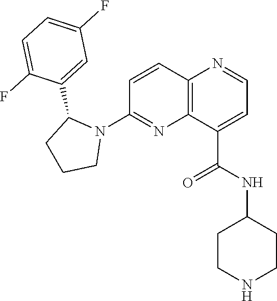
C1=CC2=C(N=C1N1C(C3=CC(F)=CC=C3F)CCC1)C(C(NC1CCNCC1)=O)=CC=N2
